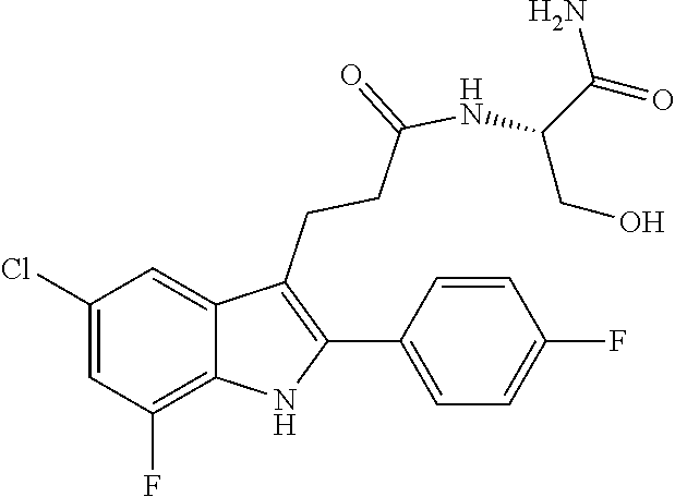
C1(C2=C(CCC(=O)NC(C(=O)N)CO)C3=CC(Cl)=CC(F)=C3N2)=CC=C(F)C=C1
